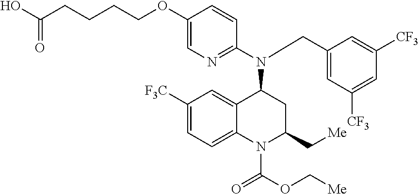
C1([F3C])=CC=C2C(=C1)C(N(C1=NC=C(OCCCCC(O)=O)C=C1)CC1=CC([CF3])=CC([CF3])=C1)CC(C[Me])N2C(OC[Me])=O
